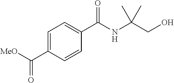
C1=C(C([MeO])=O)C=CC(C(NC(CO)(C)C)=O)=C1
